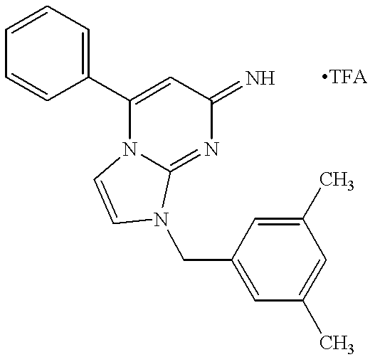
C1(C2=CC(=N)N=C3N2C=CN3CC2=CC(C)=CC(C)=C2)=CC=CC=C1
